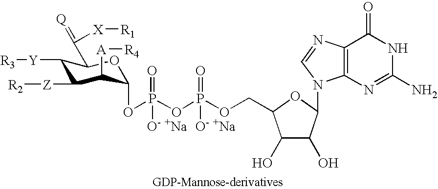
C1([Y][R3])C([Z][R2])C([A][R4])C(OP(OP(OCC2C(O)C(O)C(N3C4=C(N=C3)C(=O)NC(N)=N4)O2)(=O)[O- +Na])(=O)[O- +Na])OC1C(=[Q])[X][R1]
